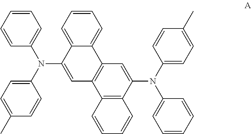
C12=CC=CC=C1C1=C(C=C2N(C2=CC=C(C)C=C2)C2=CC=CC=C2)C2=C(C(N(C3=CC=C(C)C=C3)C3=CC=CC=C3)=C1)C=CC=C2
